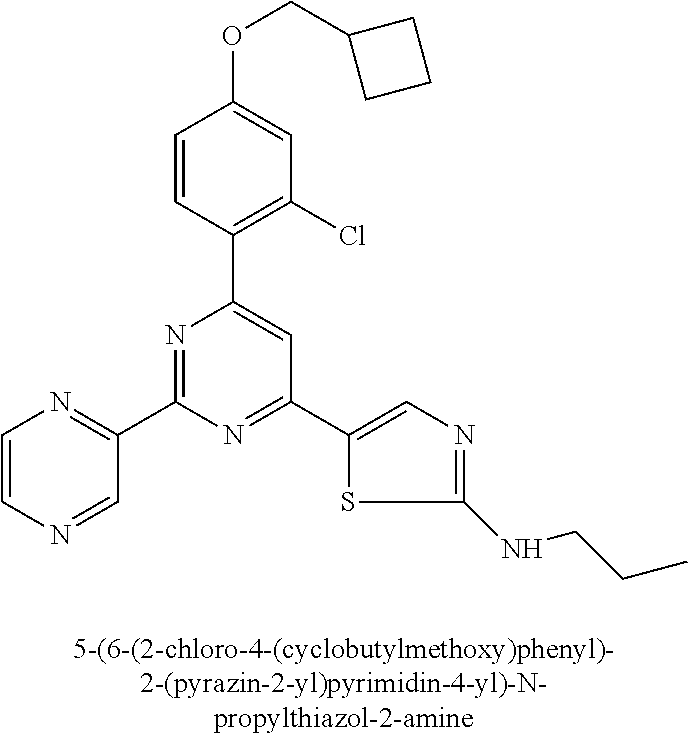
C1=CC(C2=CC(C3=CN=C(NCCC)S3)=NC(C3=NC=CN=C3)=N2)=C(Cl)C=C1OCC1CCC1
